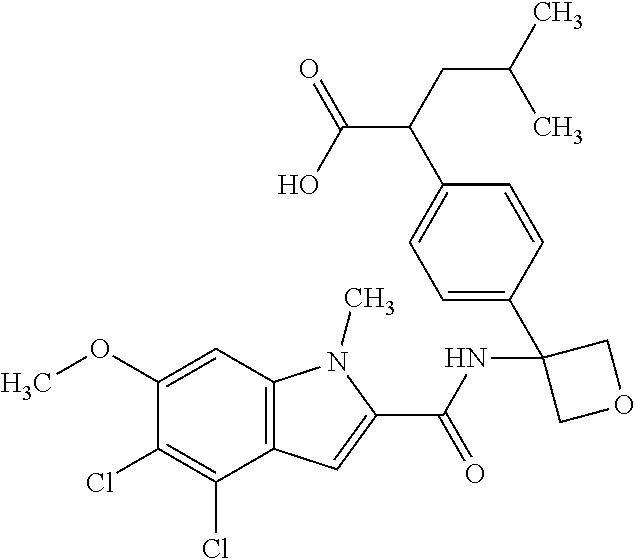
C12=C(C=C(OC)C(Cl)=C1Cl)N(C)C(C(NC1(C3=CC=C(C(C(=O)O)CC(C)C)C=C3)COC1)=O)=C2
